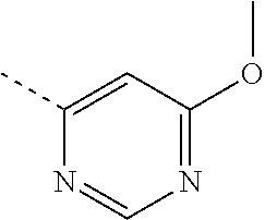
C1(C)=CC(OC)=NC=N1
